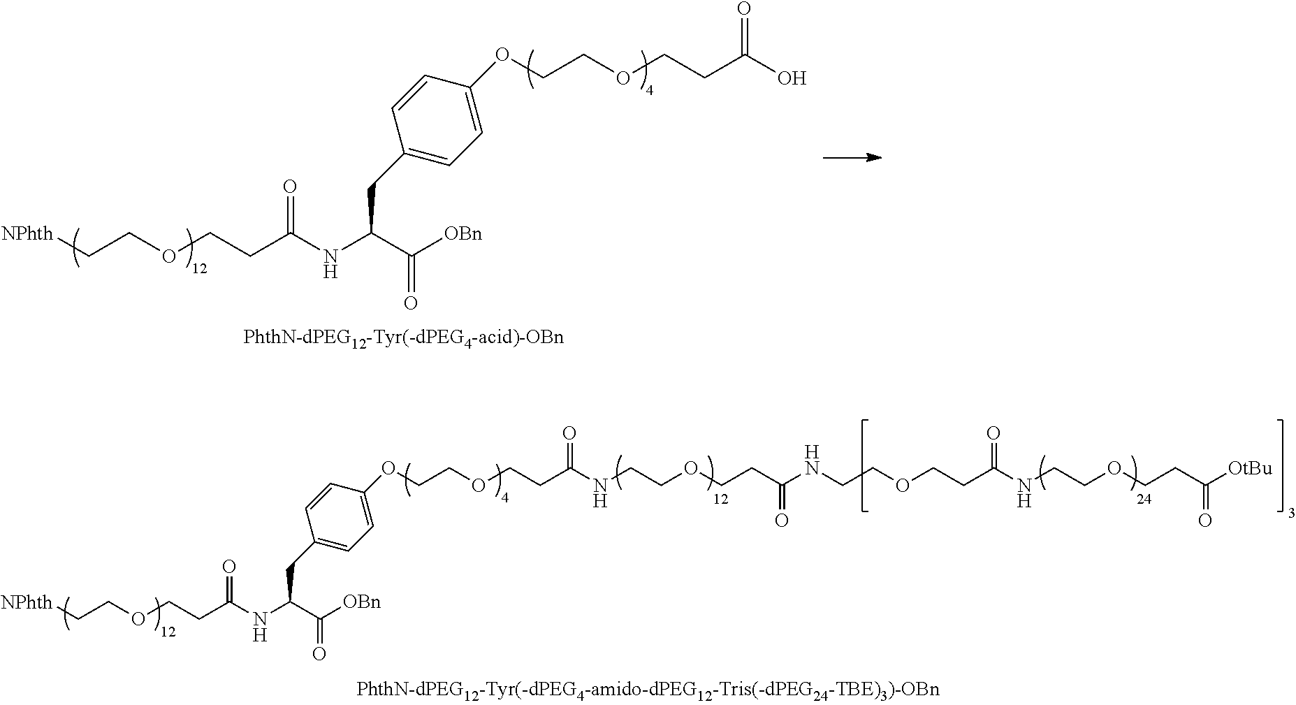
[NPhth]CCOCCC(NC(C([OBn])=O)CC1=CC=C(OCCOCCC(O)=O)C=C1)=O.[NPhth]CCOCCC(NC(C([OBn])=O)CC1=CC=C(OCCOCCC(NCCOCCC(NCCOCCC(NCCOCCC([OtBu])=O)=O)=O)=O)C=C1)=O
